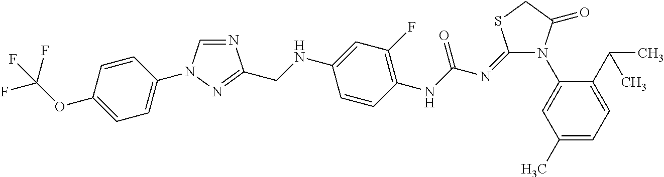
N1(C2=CC(C)=CC=C2C(C)C)C(=O)CSC1=NC(NC1=C(F)C=C(NCC2=NN(C3=CC=C(OC(F)(F)F)C=C3)C=N2)C=C1)=O
